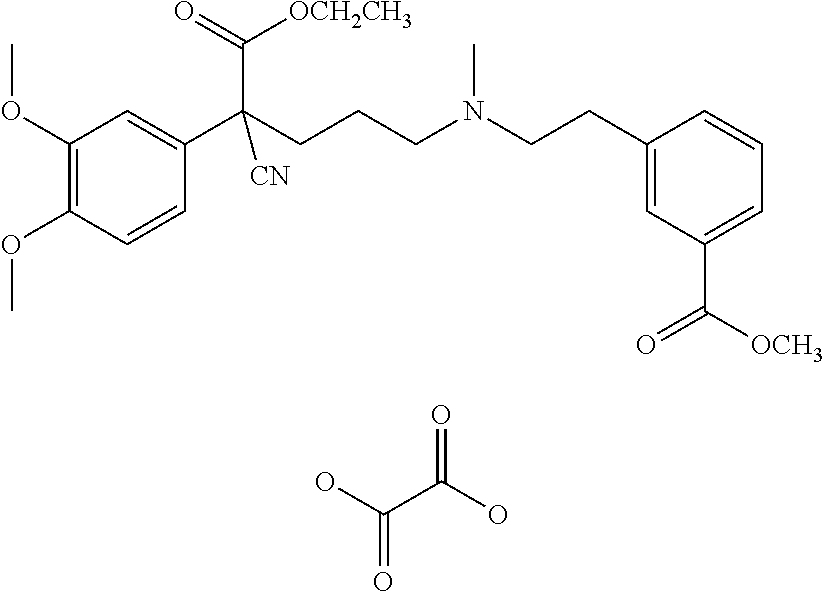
C1(OC)=C(OC)C=CC(C(CCCN(CCC2=CC(C([OCH3])=O)=CC=C2)C)(C(=O)[OCH2CH3])[CN])=C1.OC(C(O)=O)=O
